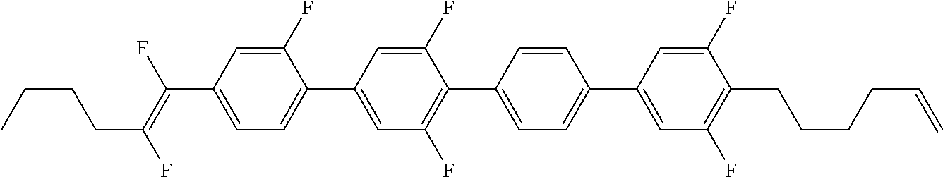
C(C1=CC=C(C2=CC(F)=C(C3=CC=C(C4=CC(F)=C(CCCCC=C)C(F)=C4)C=C3)C(F)=C2)C(F)=C1)(=C(F)CCCC)F
